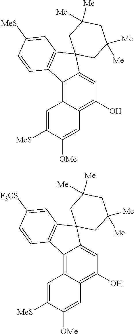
C1=C([MeS])C([OMe])=CC2=C(O)C=C3C(=C12)C1=C(C32CC([Me])([Me])CC([Me])([Me])C2)C=C([MeS])C=C1.C1=C([MeS])C([OMe])=CC2=C(O)C=C3C(=C12)C1=C(C32CC([Me])([Me])CC([Me])([Me])C2)C=C([F3CS])C=C1
